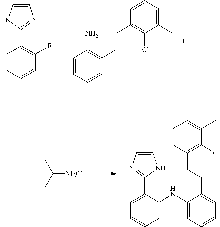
C1=C(NC2=CC=CC=C2CCC2=C(Cl)C(C)=CC=C2)C(C2=NC=CN2)=CC=C1.CC(C)[MgCl].C1=CC=CC(F)=C1C1=NC=CN1.C1=CC=CC(CCC2=C(Cl)C(C)=CC=C2)=C1N
